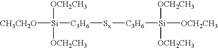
[CH3CH2O][Si]([OCH2CH3])([OCH2CH3])[C3H6][Sx][C3H6][Si]([OCH2CH3])([OCH2CH3])[OCH2CH3]
